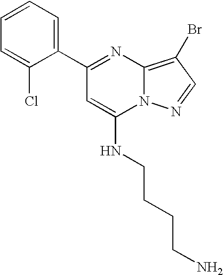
C12=C(Br)C=NN1C(NCCCCN)=CC(C1=CC=CC=C1Cl)=N2
